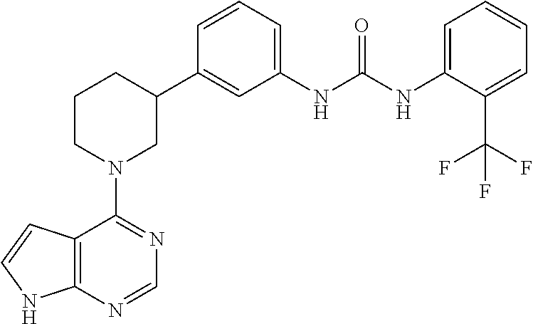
C12=C(N=CN=C1N1CC(C3=CC(NC(NC4=CC=CC=C4C(F)(F)F)=O)=CC=C3)CCC1)NC=C2
